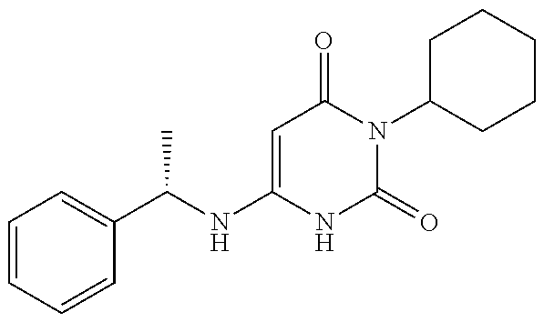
C1=CC=CC(C(NC2=CC(=O)N(C3CCCCC3)C(=O)N2)C)=C1
